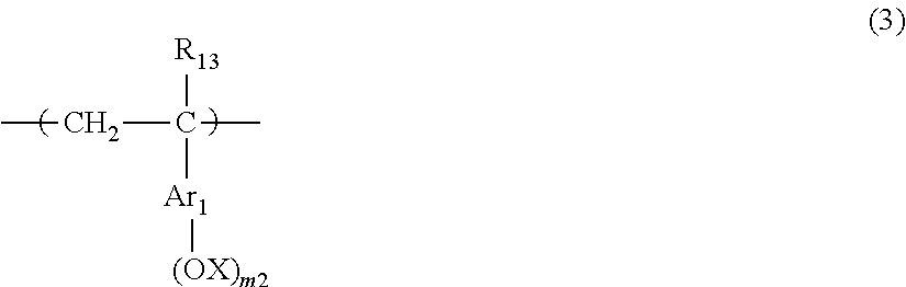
CCC(C)([R13])[Ar1][(OX)m2]
